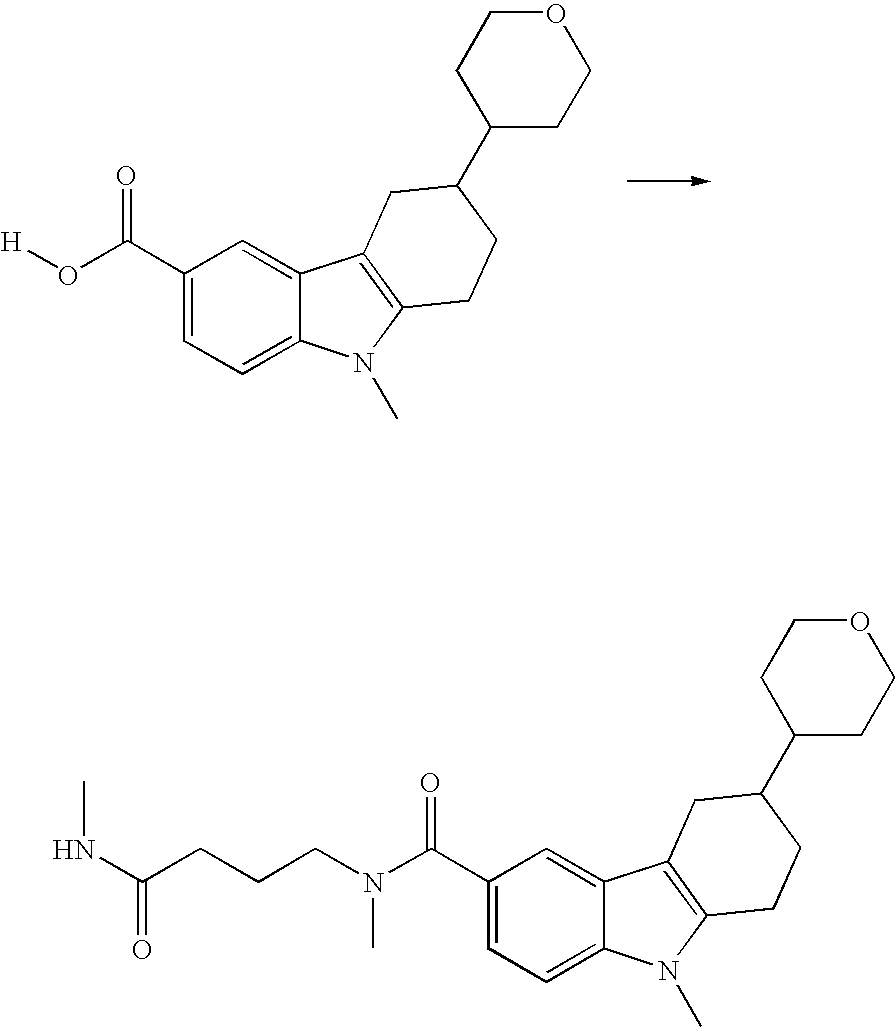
C1(C(O[H])=O)=CC=C2C(=C1)C1=C(N2C)CCC(C2CCOCC2)C1.C1(C(N(CCCC(NC)=O)C)=O)=CC=C2C(=C1)C1=C(N2C)CCC(C2CCOCC2)C1
